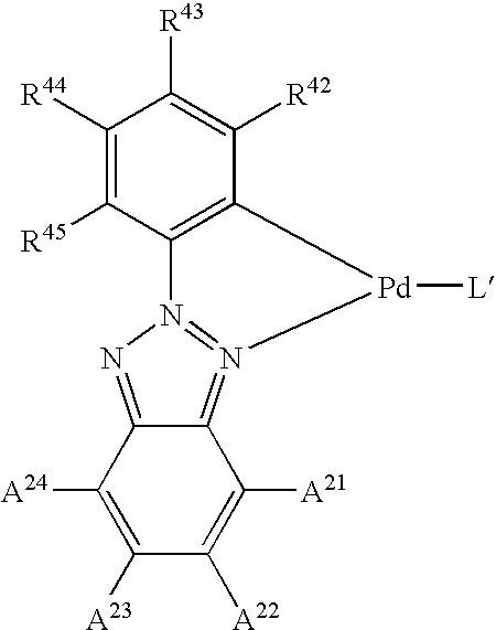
C1([R44])=C([R45])C2=C(C([R42])=C1[R43])[Pd]([L])N1=N2N=C2C=1C([A21])=C([A22])C([A23])=C2[A24]
